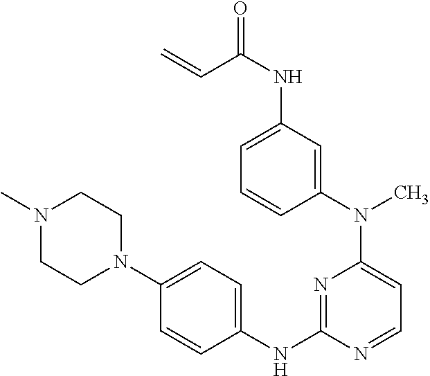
C1(N(C2=CC=NC(NC3=CC=C(N4CCN(C)CC4)C=C3)=N2)C)=CC(NC(=O)C=C)=CC=C1
